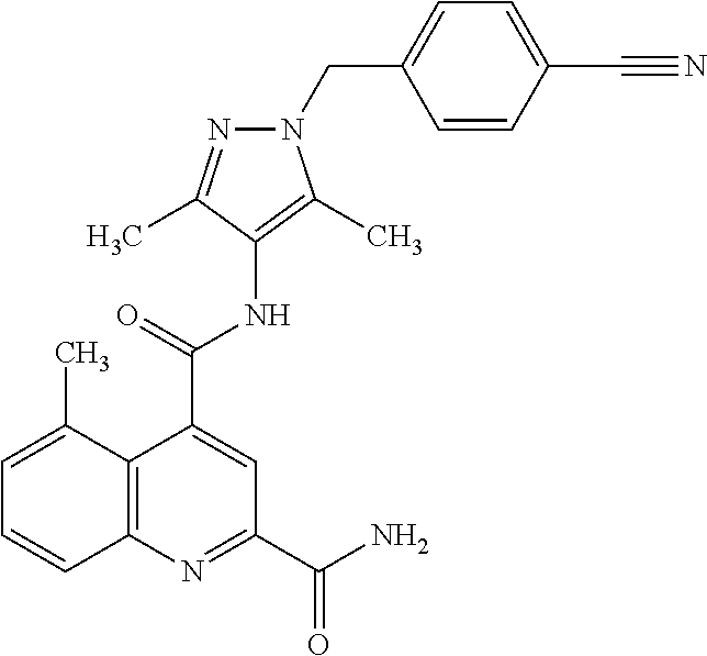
C1=C(C)C2=C(C=C1)N=C(C(N)=O)C=C2C(=O)NC1=C(C)N(CC2=CC=C(C#N)C=C2)N=C1C
